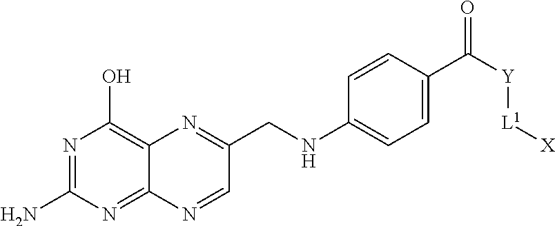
N1=C(N)N=C2C(=C1O)N=C(CNC1=CC=C(C([Y][L1][X])=O)C=C1)C=N2
